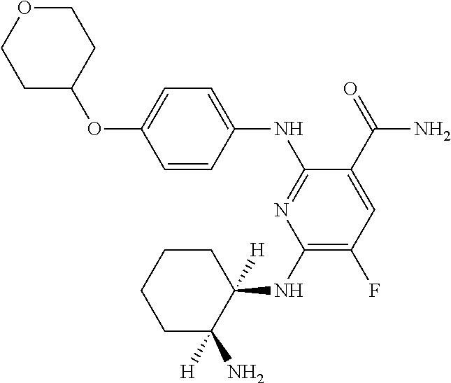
C1(NC2([H])CCCCC2([H])N)=C(F)C=C(C(=O)N)C(NC2=CC=C(OC3CCOCC3)C=C2)=N1
